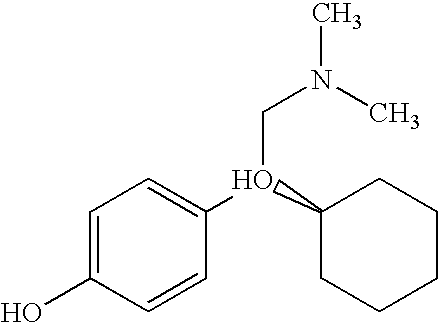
OC1=CC=C(O(C2CCCCC2)CN(C)C)C=C1
